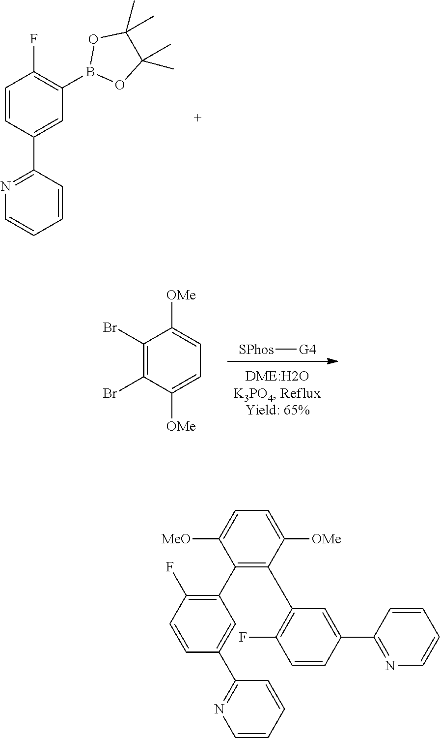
C1=CC(C2=NC=CC=C2)=CC(B2OC(C)(C)C(C)(C)O2)=C1F.[SPhos][G4].C1(Br)=C(Br)C([OMe])=CC=C1[OMe].C1(C2=C(F)C=CC(C3=NC=CC=C3)=C2)=C(C2=C(F)C=CC(C3=NC=CC=C3)=C2)C([OMe])=CC=C1[MeO]
